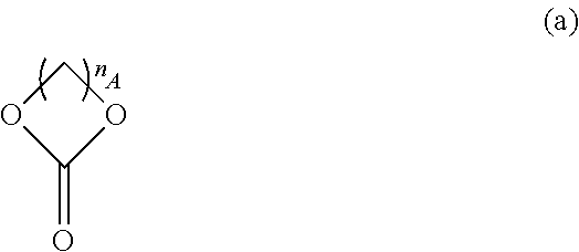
O1COC1=O.[A]
